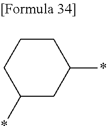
C1(*)CCCC(*)C1
